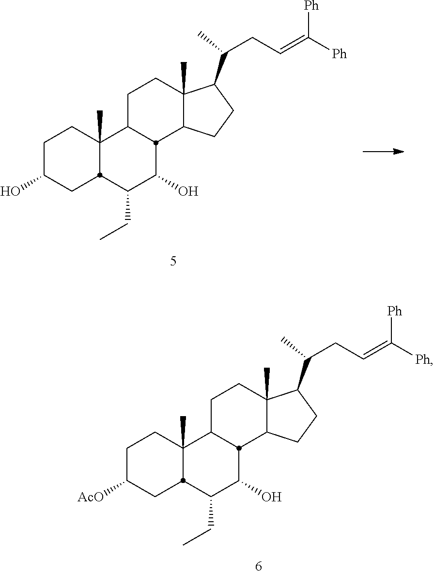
C1C([AcO])CC2C(C)(C1)C1CCC3(C)C(CCC3C(CC=C([Ph])[Ph])C)C1C(O)C2CC.C1C(O)CC2C(C)(C1)C1CCC3(C)C(CCC3C(CC=C([Ph])[Ph])C)C1C(O)C2CC
